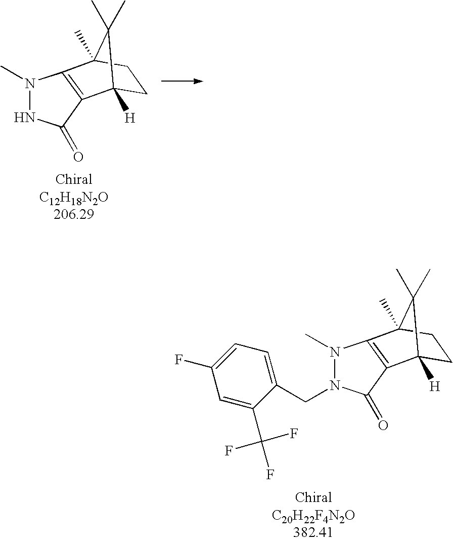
N1(C)NC(=O)C2=C1C1(C)CCC2([H])C1(C)C.N1(C)N(CC2=CC=C(F)C=C2C(F)(F)F)C(=O)C2=C1C1(C)CCC2([H])C1(C)C
